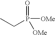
CCP([OMe])(=O)[OMe]
